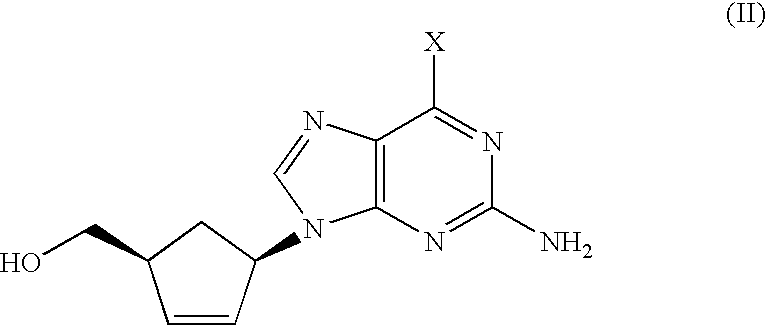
OCC1C=CC(N2C3=C(N=C2)C([X])=NC(N)=N3)C1
